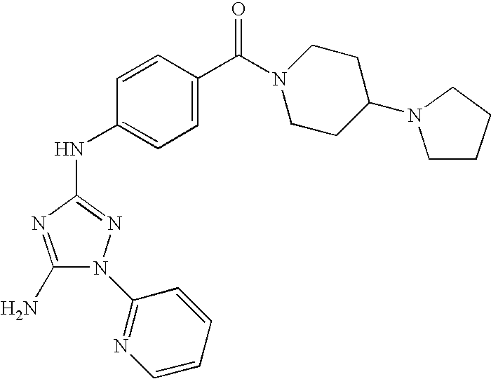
C1(N)=NC(NC2=CC=C(C(=O)N3CCC(N4CCCC4)CC3)C=C2)=NN1C1=NC=CC=C1
